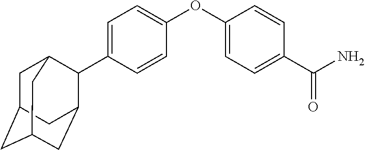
C1=C(C2C3CC4CC(CC2C4)C3)C=CC(OC2=CC=C(C(N)=O)C=C2)=C1
